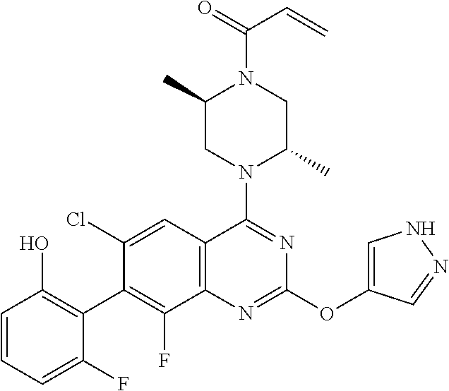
C1=CC=C(F)C(C2=C(F)C3=C(C=C2Cl)C(N2C(C)CN(C(=O)C=C)C(C)C2)=NC(OC2=CNN=C2)=N3)=C1O
